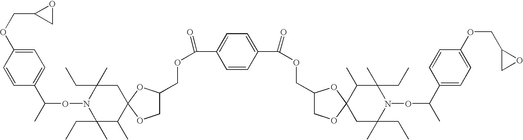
C1=CC(OCC2CO2)=CC=C1C(C)ON1C(CC)(C)C(C)C2(CC1(C)CC)OC(COC(C1=CC=C(C(OCC3COC4(O3)CC(C)(CC)N(OC(C)C3=CC=C(OCC5CO5)C=C3)C(CC)(C)C4C)=O)C=C1)=O)CO2
